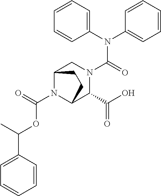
N(C(=O)N1CC2N(C(OC(C3=CC=CC=C3)C)=O)C(C1C(O)=O)CC2)(C1=CC=CC=C1)C1=CC=CC=C1
